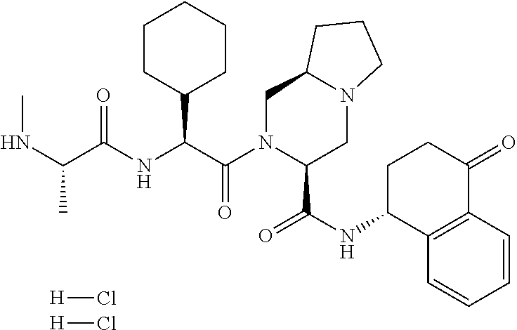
[H]Cl.[H]Cl.C1CC(C(C(N2C(C(NC3C4=C(C(=O)CC3)C=CC=C4)=O)CN3C(C2)CCC3)=O)NC(C(NC)C)=O)CCC1
